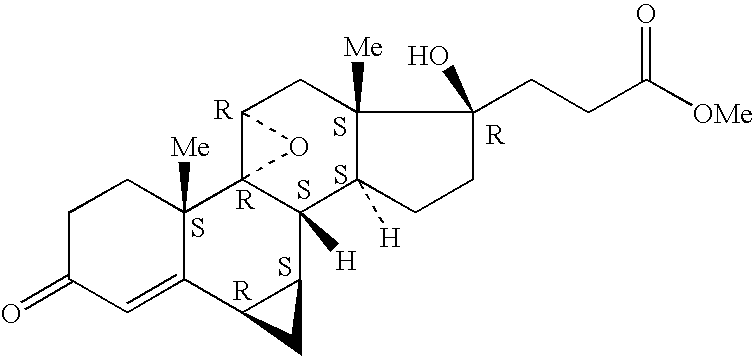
C1C(=O)C=C2C([Me])(C1)C13C([H])(C4C2C4)C2([H])C([Me])(CC1O3)C(CCC([OMe])=O)(O)CC2.S.S.S.S.S
